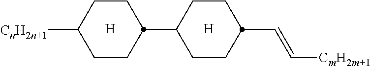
C1CC(C=C[CmH2m+1])CCC1C1CCC([CnH2n+1])CC1.[H].[H]
